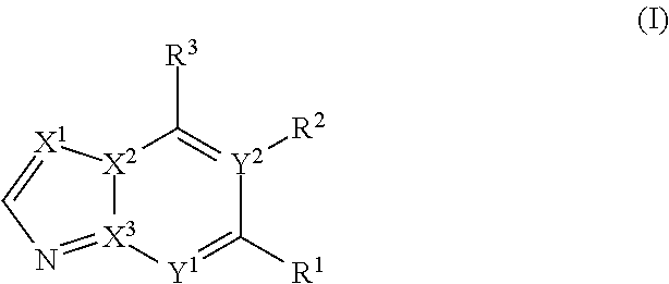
[R3]C1=[Y2]([R2])C([R1])=[Y1][X3]2=NC=[X1][X2]12
